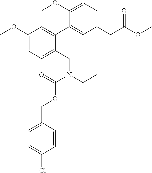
C1(CC(OC)=O)=CC=C(OC)C(C2=CC(OC)=CC=C2CN(CC)C(=O)OCC2=CC=C(Cl)C=C2)=C1
